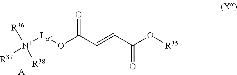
[N+]([La]OC(C=CC(O[R35])=O)=O)([R36])([R38])[R37].[A-]
